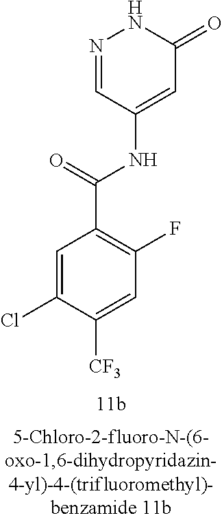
N1=CC(NC(C2=C(F)C=C([CF3])C(Cl)=C2)=O)=CC(=O)N1
